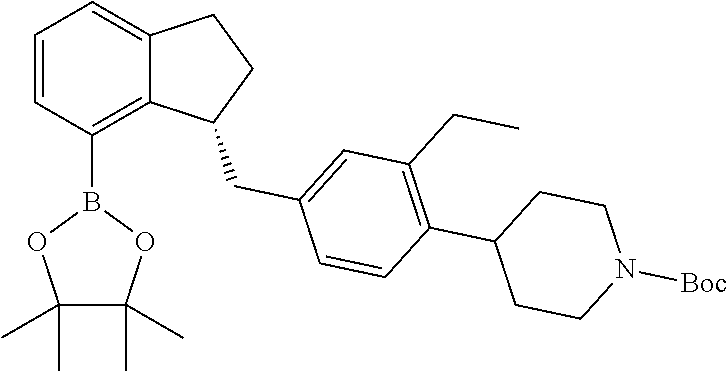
C1=CC(B2OC(C)(C)C(C)(C)O2)=C2C(=C1)CCC2CC1=CC(CC)=C(C2CCN([Boc])CC2)C=C1
